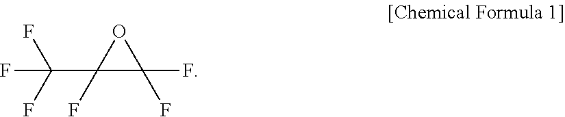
C(C1(F)C(F)(F)O1)(F)(F)F
